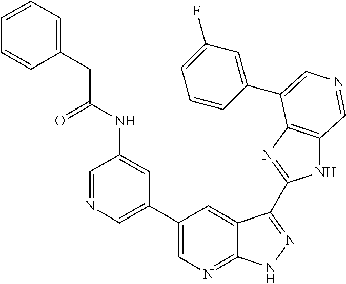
C1(C2=CN=C3C(=C2)C(C2=NC4=C(N2)C=NC=C4C2=CC(F)=CC=C2)=NN3)=CN=CC(NC(CC2=CC=CC=C2)=O)=C1
